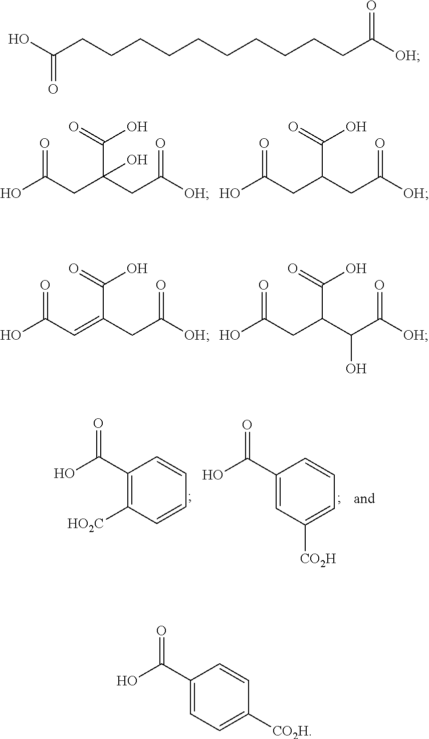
OC(CC(CC([OH])=O)(C(O)=O)O)=O.OC(CC(CC([OH])=O)C(O)=O)=O.OC(C=C(CC([OH])=O)C(O)=O)=O.OC(CC(C(C([OH])=O)O)C(O)=O)=O.OC(C1=C([HO2C])C=CC=C1)=O.OC(C1=CC([CO2H])=CC=C1)=O.OC(CCCCCCCCCCC([OH])=O)=O.OC(C1=CC=C([CO2H])C=C1)=O
